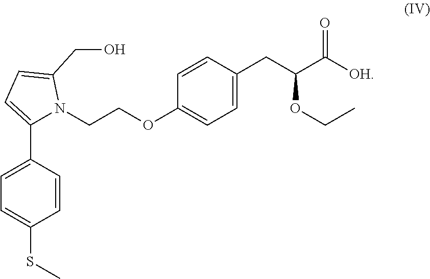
C1=C(C2=CC=C(CO)N2CCOC2=CC=C(CC(C([OH])=O)OCC)C=C2)C=CC(SC)=C1
